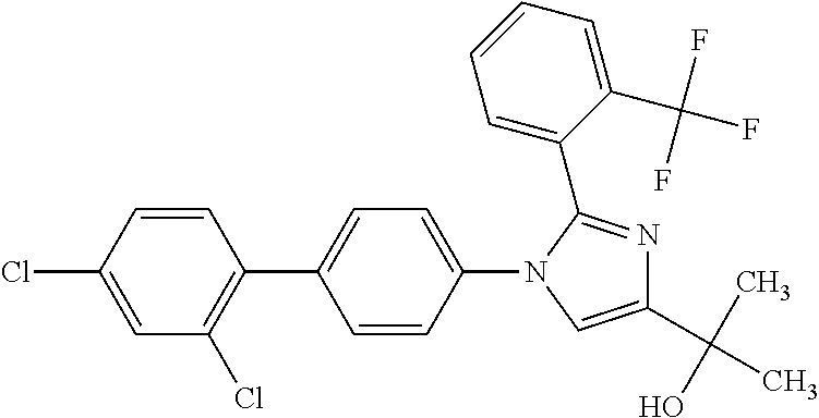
C1=C(Cl)C=CC(C2=CC=C(N3C(C4=CC=CC=C4C(F)(F)F)=NC(C(C)(O)C)=C3)C=C2)=C1Cl
